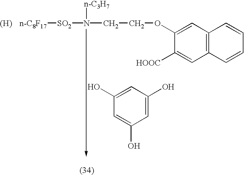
[n-C8F17][SO2]N(CCOC1=CC2=C(C=C1[HOOC])C=CC=C2)[n-C3H7].[(H)].C1=C(O)C=C(O)C=C1O
